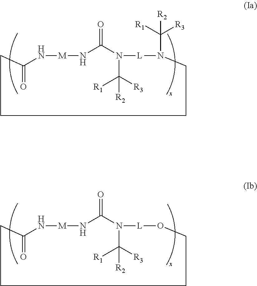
C1(=O)CCCCN(C([R3])([R1])[R2])[L]N(C([R3])([R1])[R2])C(=O)N[M]N1.C1(=O)CCCCO[L]N(C([R3])([R1])[R2])C(=O)N[M]N1
